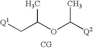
C(C(OC([Q2])C)C)[Q1].[CG]
